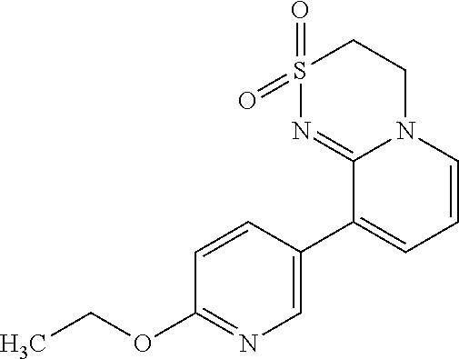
S1(=O)(=O)N=C2N(CC1)C=CC=C2C1=CN=C(OCC)C=C1
